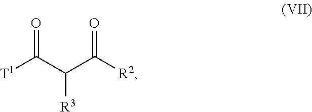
[T1]C(C(C([R2])=O)[R3])=O
